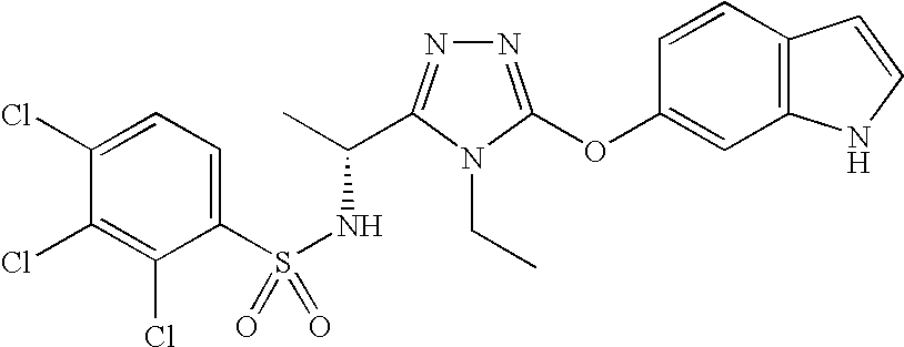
N1=C(OC2=CC3=C(C=C2)C=CN3)N(CC)C(C(C)NS(=O)(C2=CC=C(Cl)C(Cl)=C2Cl)=O)=N1
